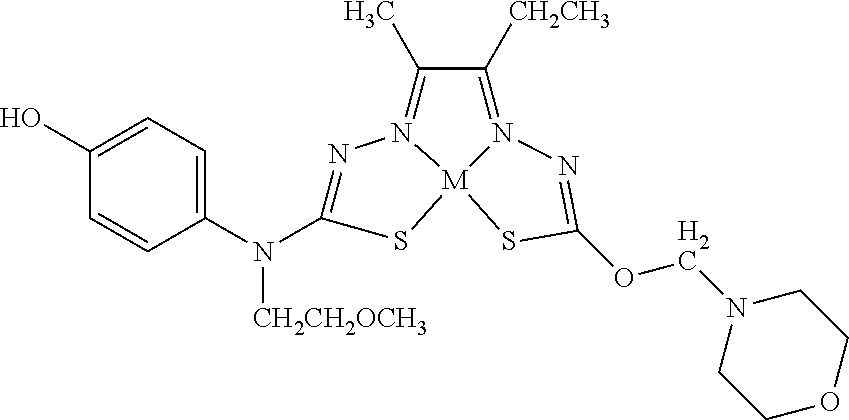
N1=C(N(C2=CC=C(O)C=C2)[CH2CH2OCH3])S[M]23N1=C(C)C([CH2CH3])=N2N=C(OCN1CCOCC1)S3
